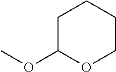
C1C(OC)OCCC1
